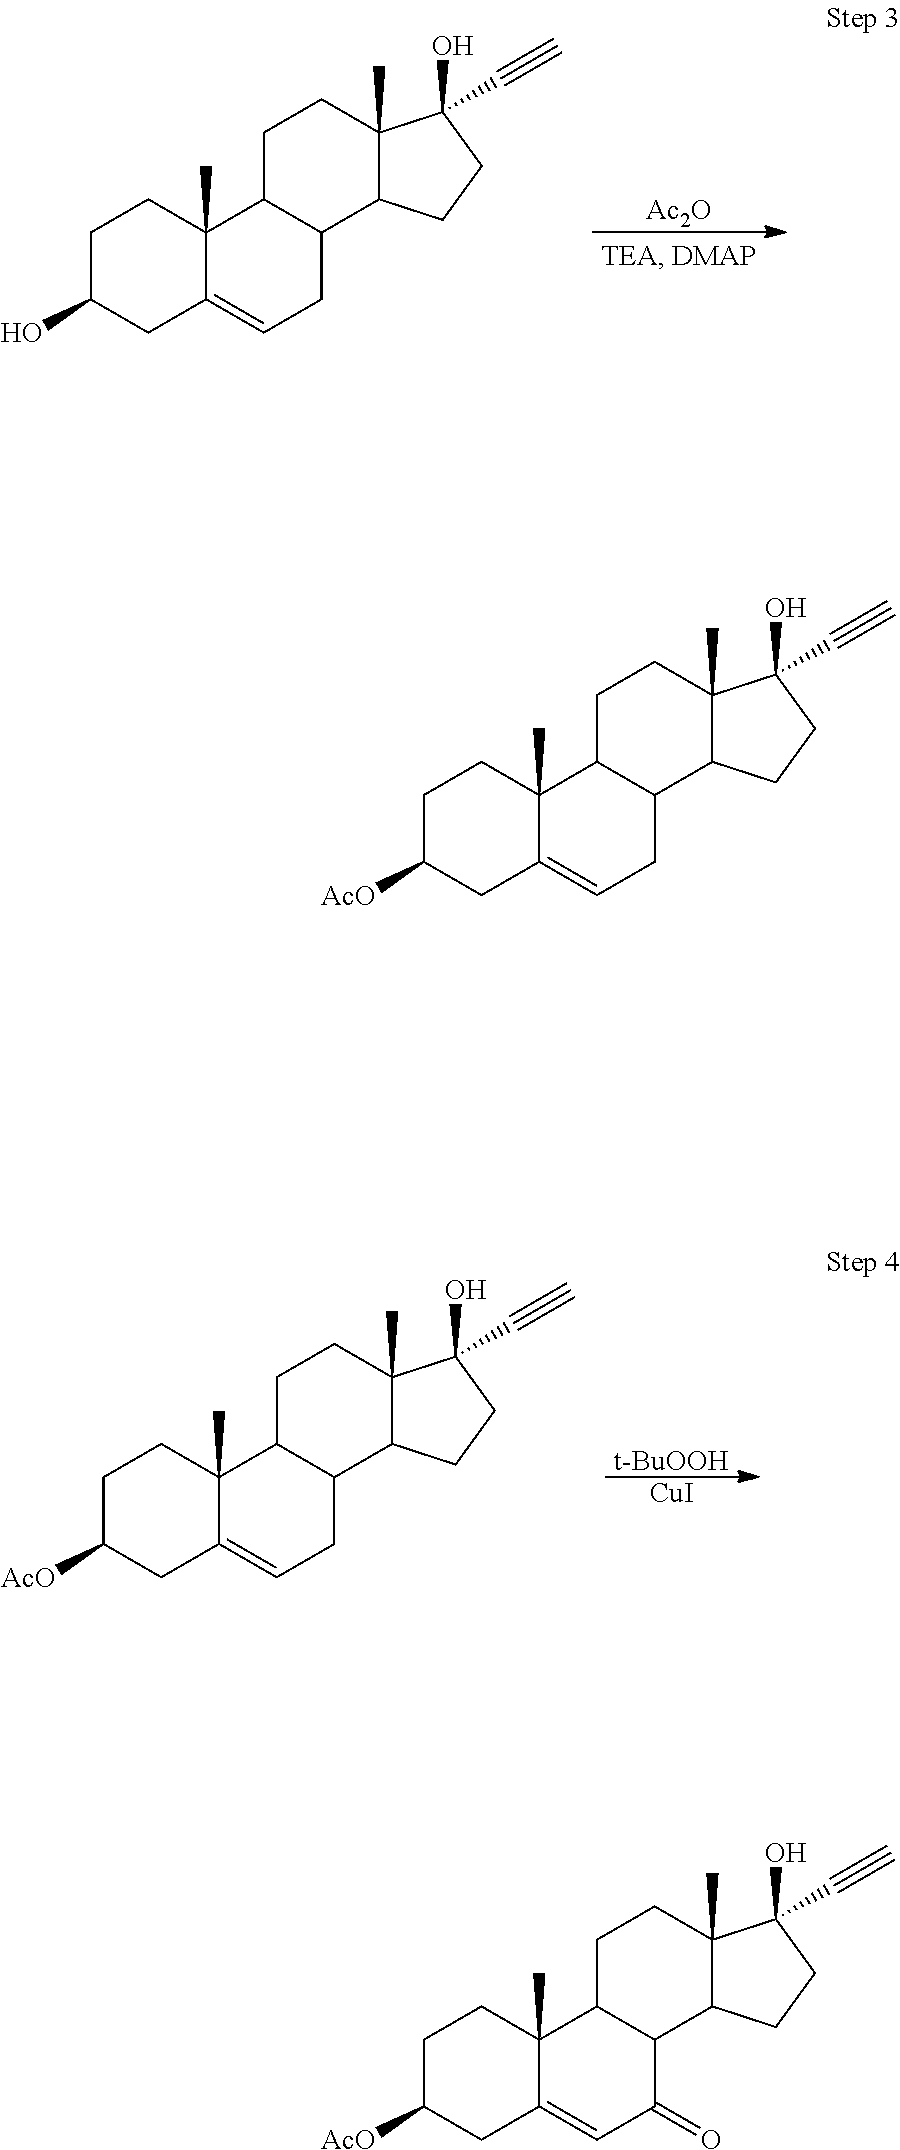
C1C(O)CC2=CCC3C(C2(C)C1)CCC1(C)C3CCC1(O)C#C.[Ac2O].C1C([AcO])CC2=CCC3C(C2(C)C1)CCC1(C)C3CCC1(O)C#C.[t-BuOOH].[CuI].C1C([AcO])CC2=CCC3C(C2(C)C1)CCC1(C)C3CCC1(O)C#C.C1C([AcO])CC2=CC(=O)C3C(C2(C)C1)CCC1(C)C3CCC1(O)C#C
